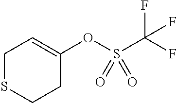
C1SCCC(OS(C(F)(F)F)(=O)=O)=C1
